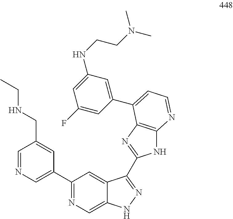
CCNCC1=CC(C2=NC=C3C(=C2)C(C2=NC4=C(N2)N=CC=C4C2=CC(NCCN(C)C)=CC(F)=C2)=NN3)=CN=C1
